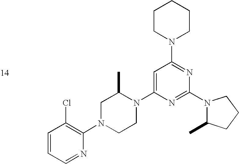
C1=CC=NC(N2CCN(C3=CC(N4CCCCC4)=NC(N4C(C)CCC4)=N3)C(C)C2)=C1Cl
